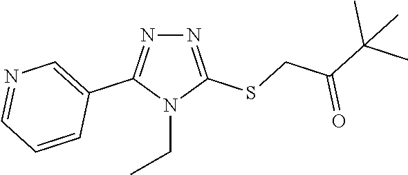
N1=C(SCC(=O)C(C)(C)C)N(CC)C(C2=CN=CC=C2)=N1
